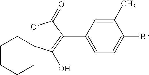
C1CCCC2(C1)OC(=O)C(C1=CC=C(Br)C(C)=C1)=C2O
